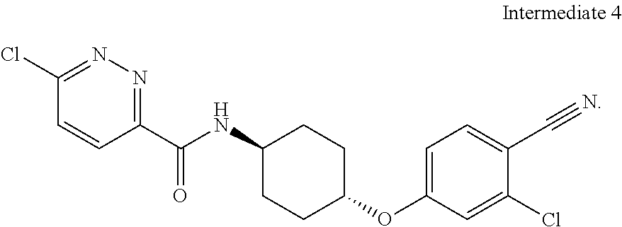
C1=C(OC2CCC(NC(C3=NN=C(Cl)C=C3)=O)CC2)C=C(Cl)C(C#N)=C1
